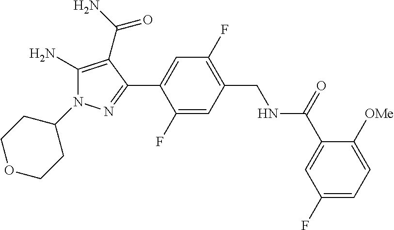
C1=C(F)C(C2=NN(C3CCOCC3)C(N)=C2C(=O)N)=CC(F)=C1CNC(C1=CC(F)=CC=C1[OMe])=O
